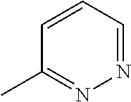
C1=CC=NN=C1C
